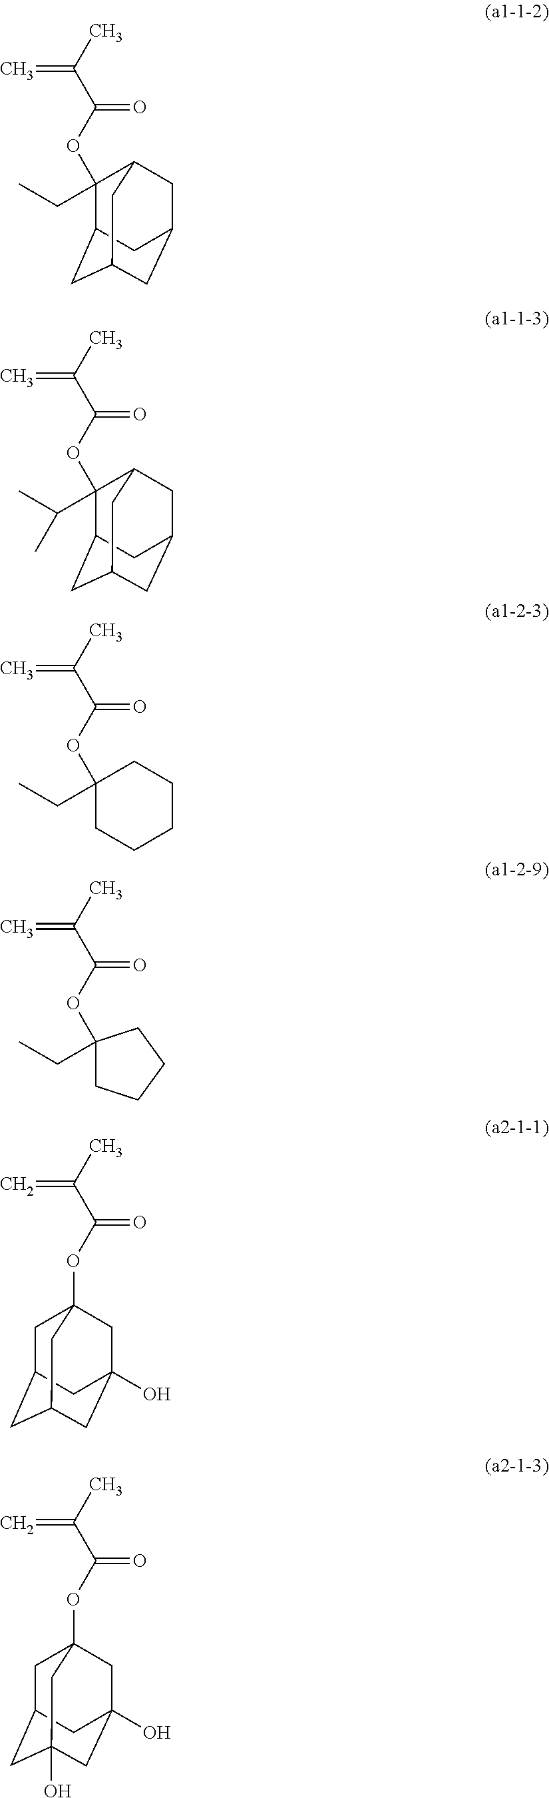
C1(CC)(OC(C(C)=C)=O)C2CC3CC(CC1C3)C2.C1(C(C)C)(OC(C(C)=C)=O)C2CC3CC(CC1C3)C2.C1(CC)(OC(C(C)=C)=O)CCCCC1.C1(CC)(OC(C(C)=C)=O)CCCC1.C1C2CC3CC(O)(CC1(OC(C(C)=C)=O)C3)C2.C1C2CC3(O)CC(O)(CC1(OC(C(C)=C)=O)C3)C2
